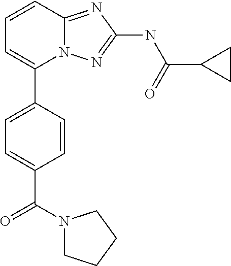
C1=CC2=NC(NC(=O)C3CC3)=NN2C(C2=CC=C(C(N3CCCC3)=O)C=C2)=C1
